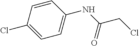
C1=CC(Cl)=CC=C1NC(CCl)=O
